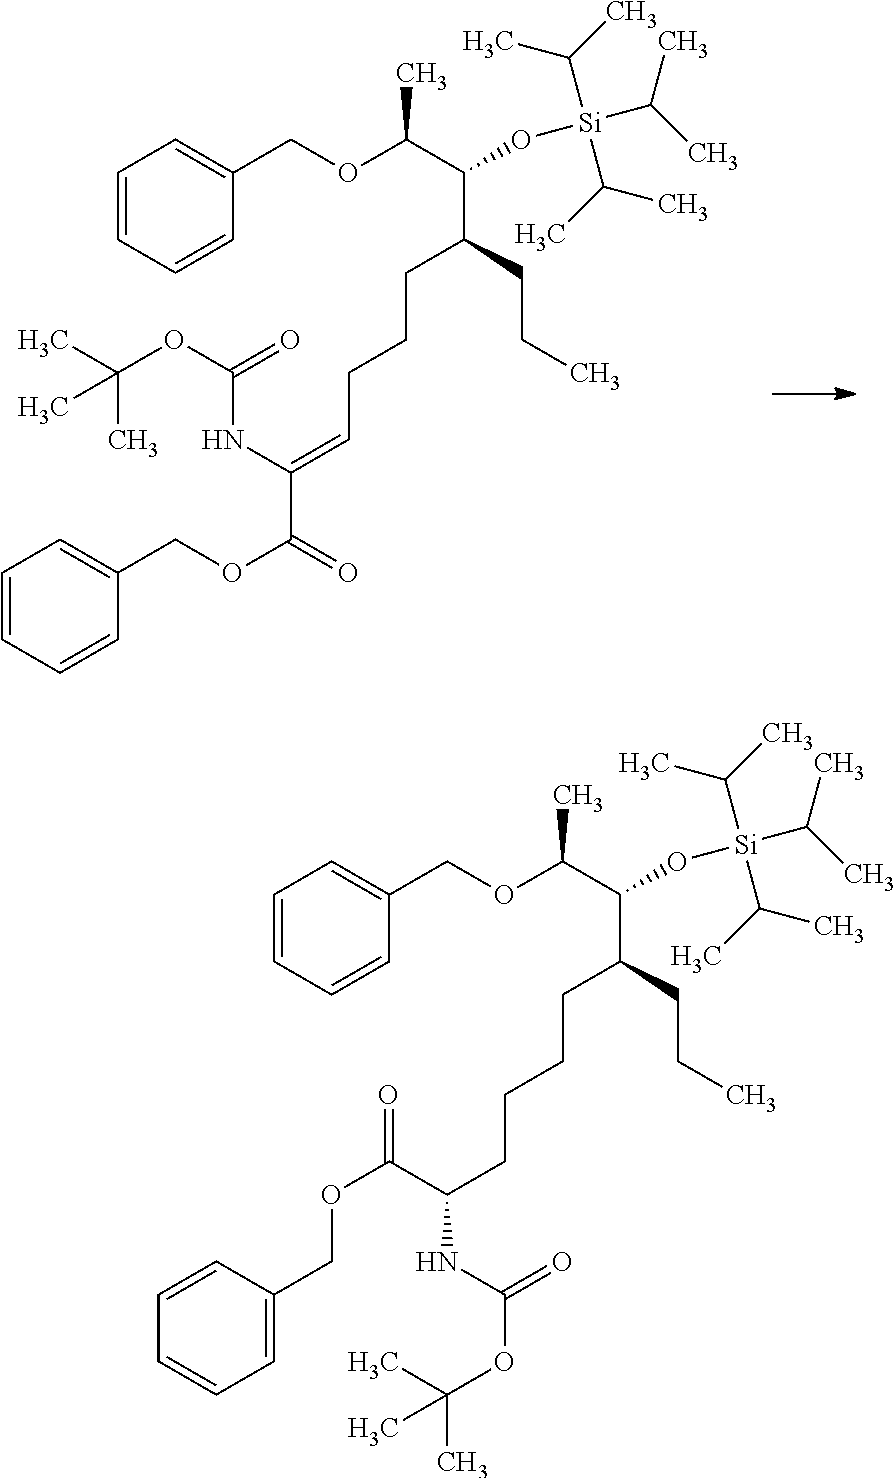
C1=CC=CC(COC(C(O[Si](C(C)C)(C(C)C)C(C)C)C(CCC)CCCC=C(C(=O)OCC2=CC=CC=C2)NC(OC(C)(C)C)=O)C)=C1.C1=CC=CC(COC(C(O[Si](C(C)C)(C(C)C)C(C)C)C(CCC)CCCCC(NC(OC(C)(C)C)=O)C(OCC2=CC=CC=C2)=O)C)=C1
